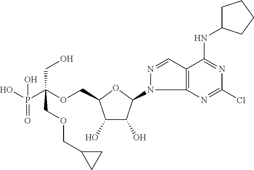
OP(C(OCC1C(O)C(O)C(N2C3=C(C=N2)C(NC2CCCC2)=NC(Cl)=N3)O1)(CO)COCC1CC1)(=O)O
